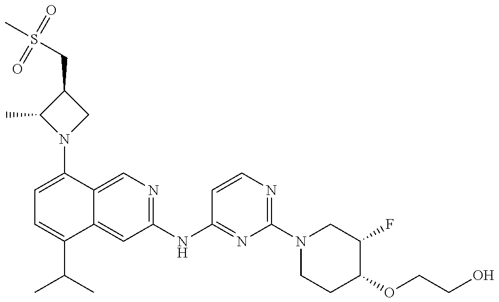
C1=C(N2CC(CS(C)(=O)=O)C2C)C2=CN=C(NC3=NC(N4CCC(OCCO)C(F)C4)=NC=C3)C=C2C(C(C)C)=C1
